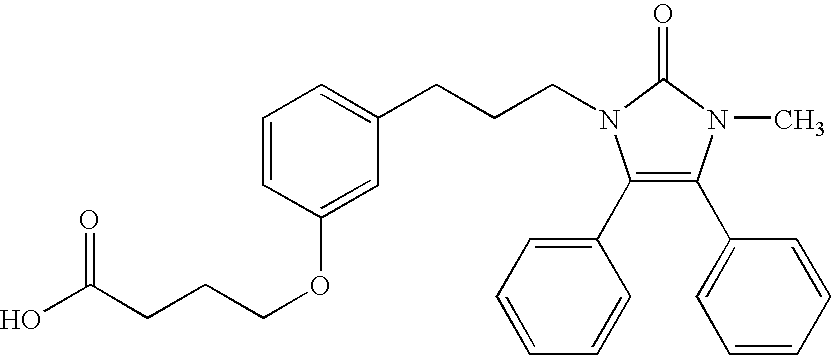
C1(C2=CC=CC=C2)=C(C2=CC=CC=C2)N(C)C(=O)N1CCCC1=CC=CC(OCCCC(O)=O)=C1
